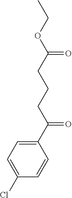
C1(C(CCCC(OCC)=O)=O)=CC=C(Cl)C=C1
